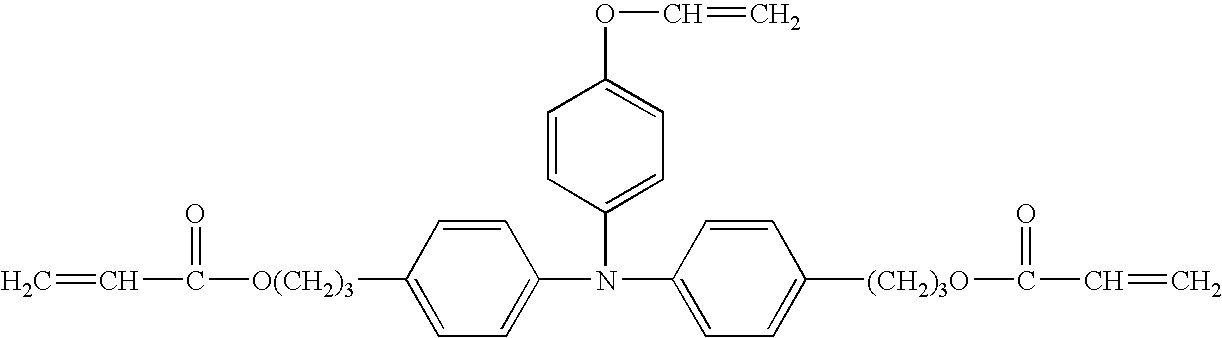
C=CC(=O)[O(CH2)3]C1=CC=C(N(C2=CC=C([(CH2)3O]C(C=C)=O)C=C2)C2=CC=C(OC=C)C=C2)C=C1
